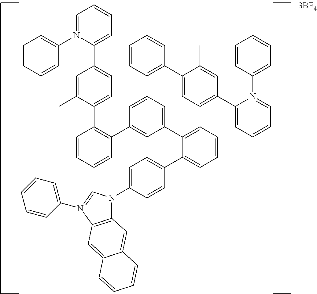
C12=C(N(C3=CC=CC=C3)=CN1C1=CC=C(C3=CC=CC=C3C3=CC(C4=C(C5=CC=C(C6=CC=CC=N6C6=CC=CC=C6)C=C5C)C=CC=C4)=CC(C4=C(C5=CC=C(C6=CC=CC=N6C6=CC=CC=C6)C=C5C)C=CC=C4)=C3)C=C1)C=C1C(=C2)C=CC=C1
